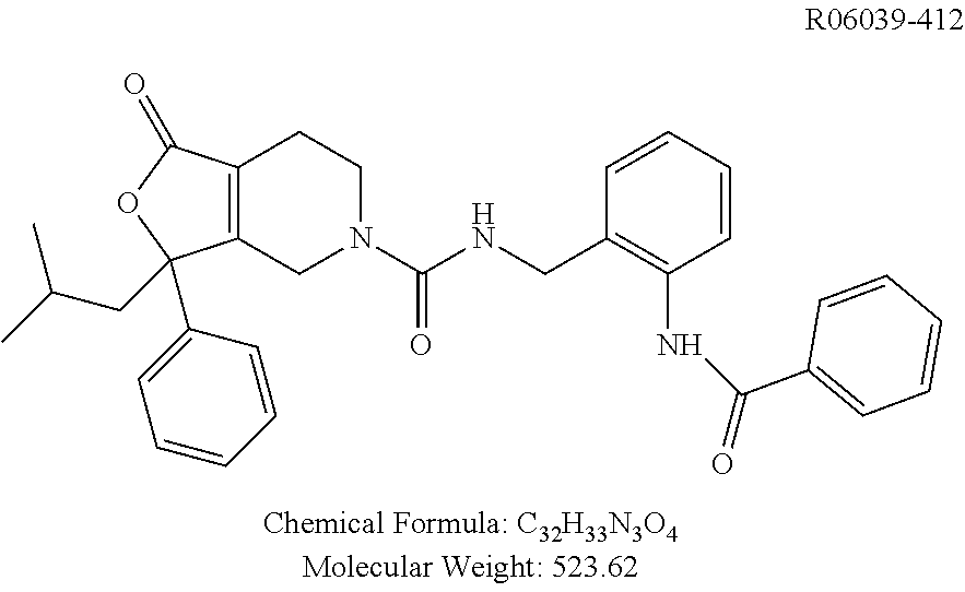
C12=C(C(=O)OC1(CC(C)C)C1=CC=CC=C1)CCN(C(NCC1=C(NC(=O)C3=CC=CC=C3)C=CC=C1)=O)C2
